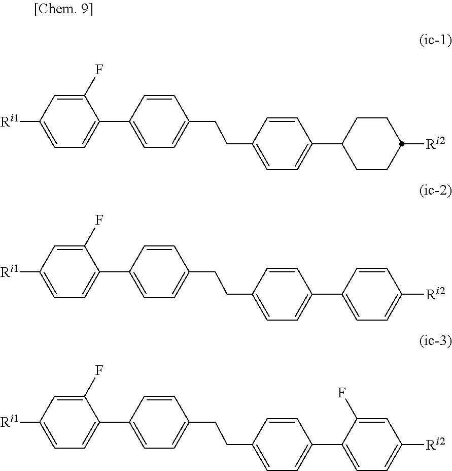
C1(C2=CC=C([Ri1])C=C2F)=CC=C(CCC2=CC=C(C3CCC([Ri2])CC3)C=C2)C=C1.C1(C2=CC=C([Ri1])C=C2F)=CC=C(CCC2=CC=C(C3=CC=C([Ri2])C=C3)C=C2)C=C1.C1(C2=CC=C([Ri1])C=C2F)=CC=C(CCC2=CC=C(C3=CC=C([Ri2])C=C3F)C=C2)C=C1
